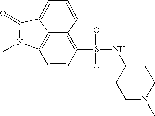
C1=CC(S(NC2CCN(C)CC2)(=O)=O)=C2C=CC=C3C(=O)N(CC)C1=C23
